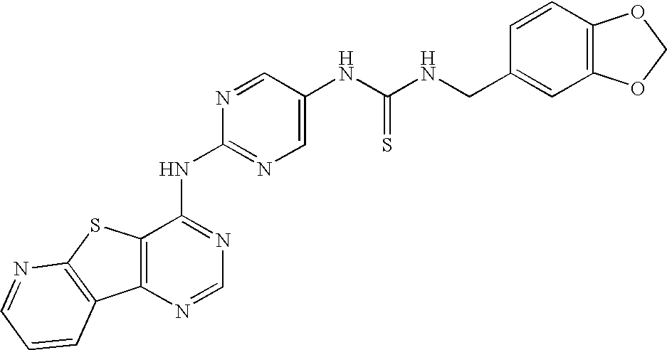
C12=C(N=CN=C1NC1=NC=C(NC(NCC3=CC4=C(C=C3)OCO4)=S)C=N1)C1=C(S2)N=CC=C1
